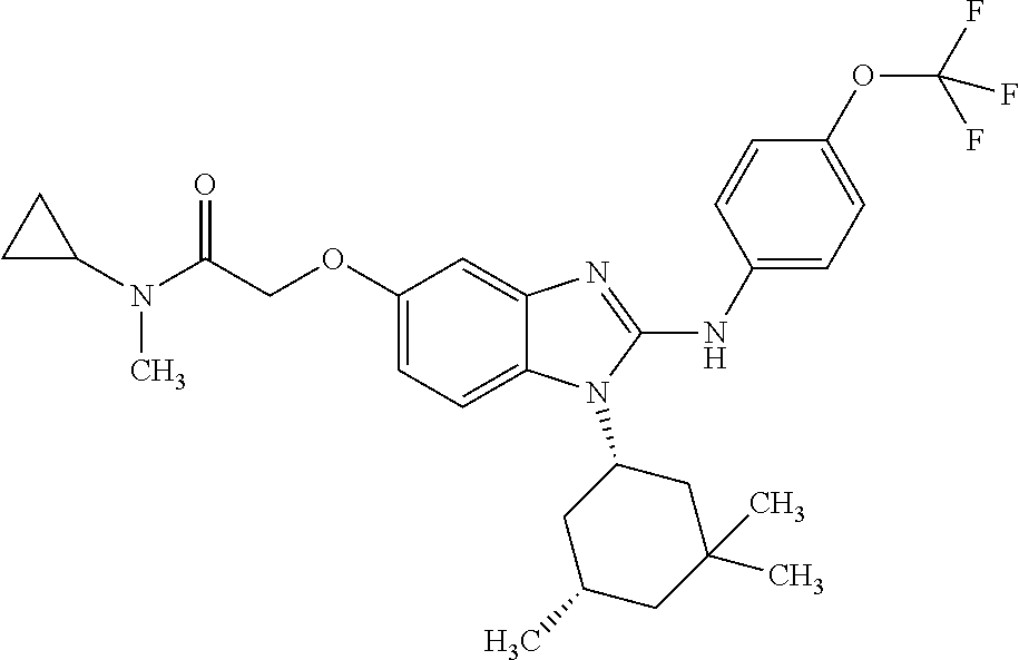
C(COC1=CC=C2C(=C1)N=C(NC1=CC=C(OC(F)(F)F)C=C1)N2C1CC(C)CC(C)(C)C1)(N(C)C1CC1)=O
